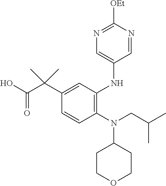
C1=CC(N(CC(C)C)C2CCOCC2)=C(NC2=CN=C([OEt])N=C2)C=C1C(C(O)=O)(C)C
